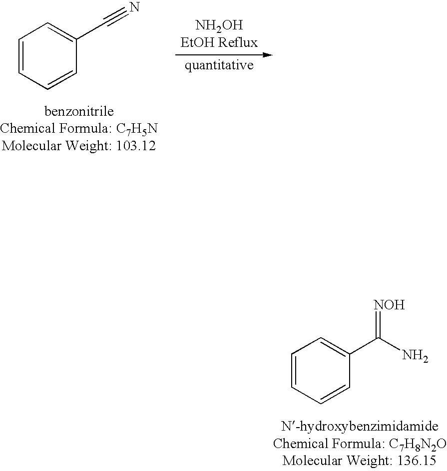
C1=CC=CC(C#N)=C1.C1=CC=CC(C(=[NOH])N)=C1
